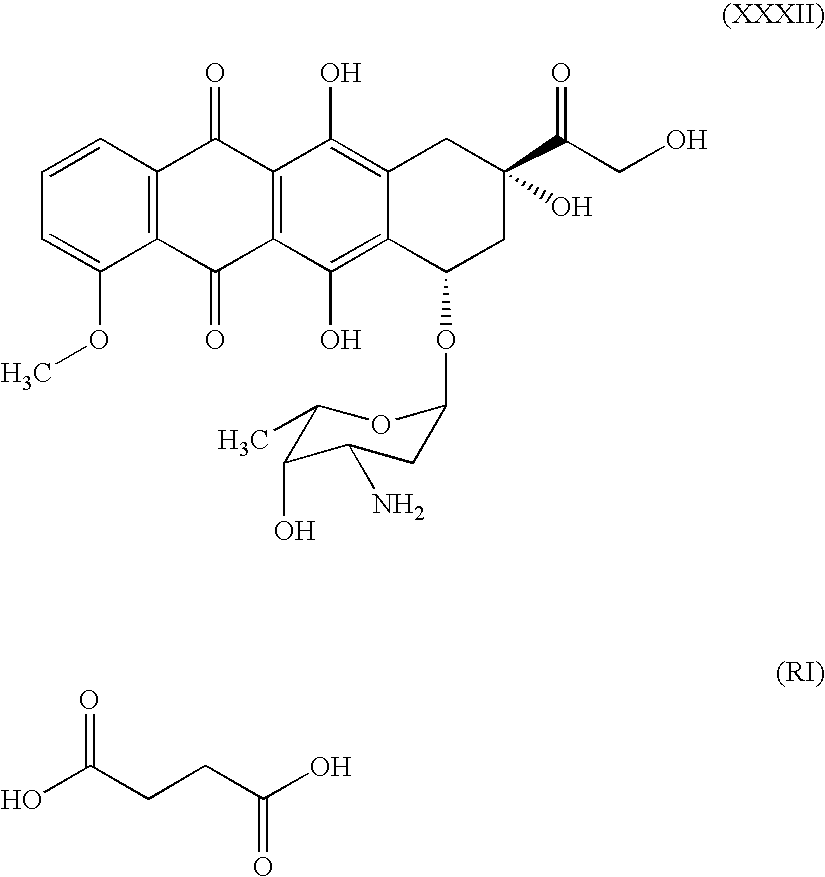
C12=C(C=CC=C1OC)C(=O)C1=C(C2=O)C(O)=C2C(=C1O)CC(C(CO)=O)(O)CC2OC1CC(N)C(O)C(C)O1.OC(=O)CCC(O)=O
